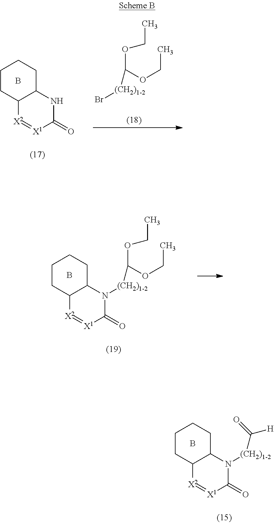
C12[X2]=[X1]C(=O)NC1CCCC2.B.O(C(OCC)[(CH2)1-2]Br)CC.B.C12[X2]=[X1]C(=O)N([(CH2)1-2]C(OCC)OCC)C1CCCC2.B.C12[X2]=[X1]C(=O)N([(CH2)1-2]C(=O)[H])C1CCCC2
